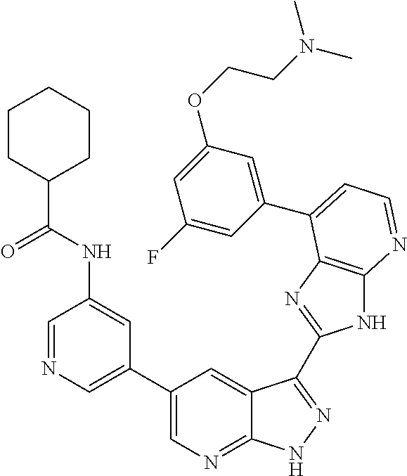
C1(C2=CN=CC(NC(C3CCCCC3)=O)=C2)=CN=C2C(=C1)C(C1=NC3=C(N1)N=CC=C3C1=CC(OCCN(C)C)=CC(F)=C1)=NN2
